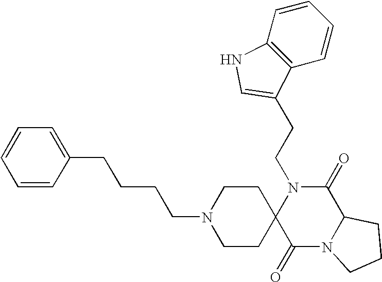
C(N1C2(C(=O)N3C(C1=O)CCC3)CCN(CCCCC1=CC=CC=C1)CC2)CC1=CNC2=C1C=CC=C2
